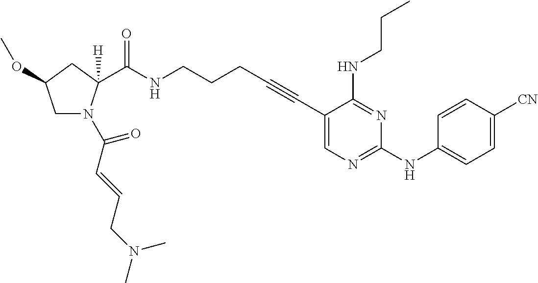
C1(C#CCCCNC(=O)C2([H])N(C(C=CCN(C)C)=O)CC(OC)C2)=CN=C(NC2=CC=C([CN])C=C2)N=C1NCCC
